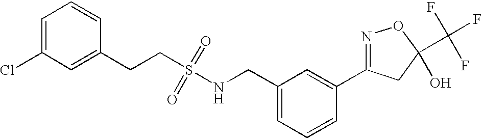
O=S(NCC1=CC=CC(C2=NOC(C(F)(F)F)(O)C2)=C1)(=O)CCC1=CC(Cl)=CC=C1
